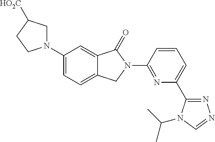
N1(C2=CC=C3C(=C2)C(=O)N(C2=NC(C4=NN=CN4C(C)C)=CC=C2)C3)CC([HO2C])CC1
